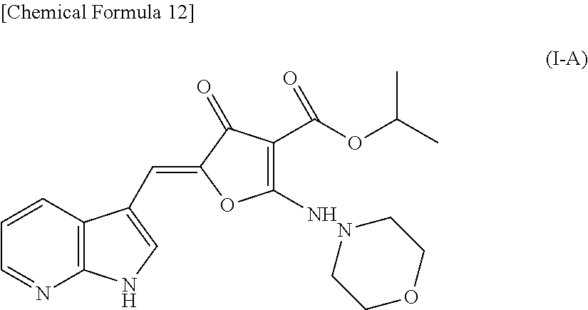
C12=C(C=CC=N1)C(C=C1OC(N)=C(C(OC(C)C)=O)C1=O)=CN2.N1CCOCC1
